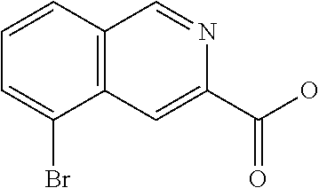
C12=C(C=CC=C1Br)C=NC(C(O)=O)=C2
